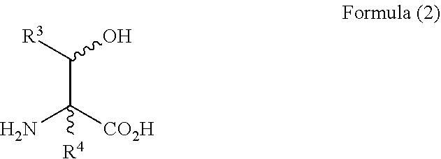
C(C([CO2H])(N)[R4])([R3])O
